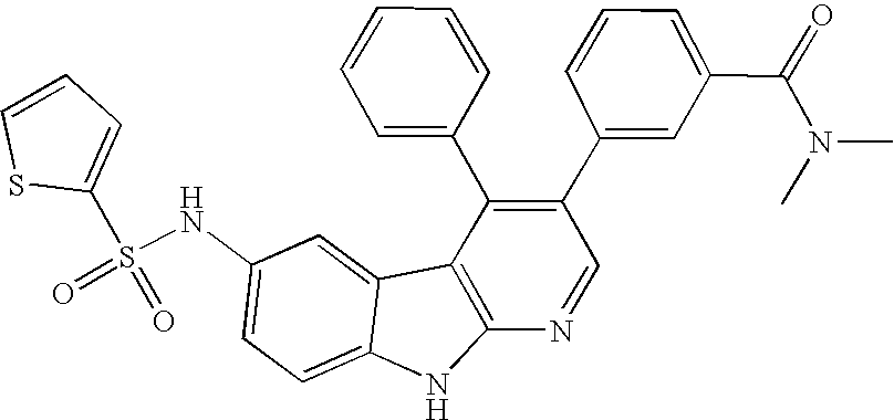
N(C1=CC=C2C(=C1)C1=C(N2)N=CC(C2=CC(C(=O)N(C)C)=CC=C2)=C1C1=CC=CC=C1)S(C1=CC=CS1)(=O)=O
